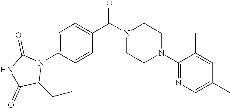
C1=C(N2C(=O)NC(=O)C2CC)C=CC(C(N2CCN(C3=NC=C(C)C=C3C)CC2)=O)=C1
